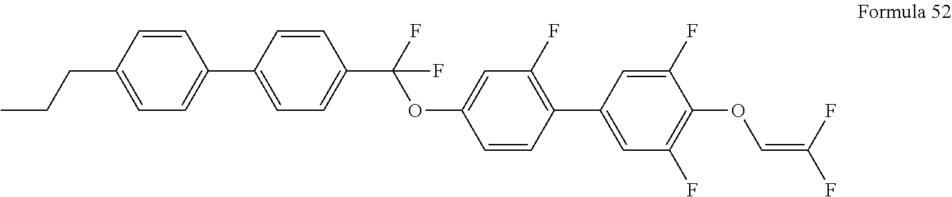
C1=CC(CCC)=CC=C1C1=CC=C(C(F)(OC2=CC(F)=C(C3=CC(F)=C(OC=C(F)F)C(F)=C3)C=C2)F)C=C1
